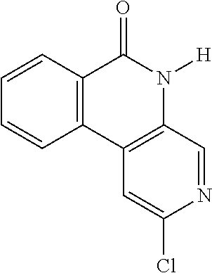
C1=CC2=C(C=C1)C1=C(N([H])C2=O)C=NC(Cl)=C1
